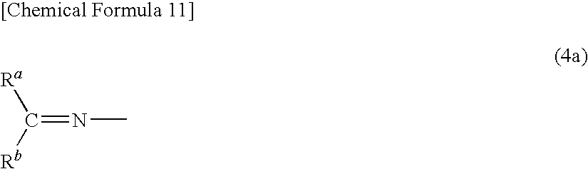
C(=NC)([Ra])[Rb]
